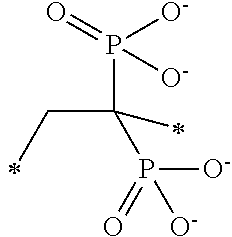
C(C(P(=O)([O-])[O-])(P(=O)([O-])[O-])C)C
